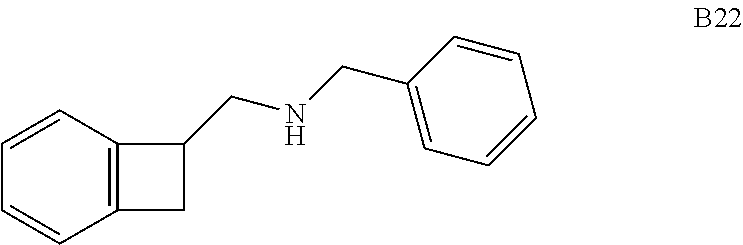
C1=CC=CC=C1CNCC1C2=C(C=CC=C2)C1
